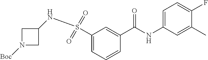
C1(S(=O)(=O)NC2CN([Boc])C2)=CC=CC(C(NC2=CC=C(F)C(C)=C2)=O)=C1
